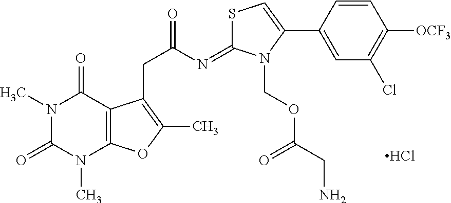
S1C(=NC(=O)CC2=C(C)OC3=C2C(=O)N(C)C(=O)N3C)N(COC(CN)=O)C(C2=CC(Cl)=C([OCF3])C=C2)=C1.Cl
